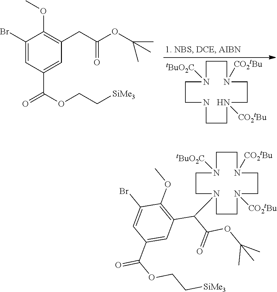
C1(Br)=CC(C(=O)OCC[SiMe3])=CC(CC(OC(C)(C)C)=O)=C1OC.N1([tBuO2C])CCNCCN([CO2tBu])CCN([CO2tBu])CC1.C1(Br)=CC(C(=O)OCC[SiMe3])=CC(C(C(OC(C)(C)C)=O)N2CCN([tBuO2C])CCN([CO2tBu])CCN([CO2tBu])CC2)=C1OC
